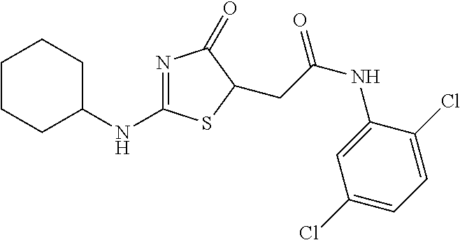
N1=C(NC2CCCCC2)SC(CC(NC2=CC(Cl)=CC=C2Cl)=O)C1=O
